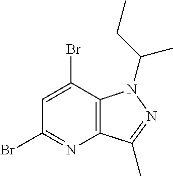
C1=C(Br)C2=C(N=C1Br)C(C)=NN2C(CC)C
